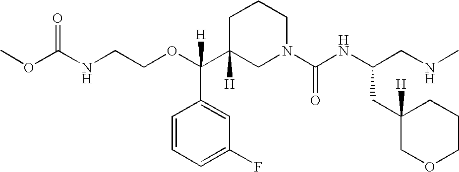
C1C(C(OCCNC(OC)=O)(C2=CC(F)=CC=C2)[H])([H])CN(C(NC(CNC)CC2([H])COCCC2)=O)CC1
